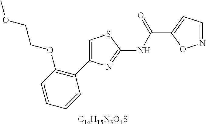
C1=CC=CC(C2=CSC(NC(C3=CC=NO3)=O)=N2)=C1OCCOC.[C16H15N3O4S]
